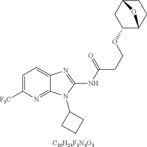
[C20H23F3N4O3].C1=C([F3C])N=C2C(=C1)N=C(NC(CCOC1C3CCC(C1)O3)=O)N2C1CCC1
